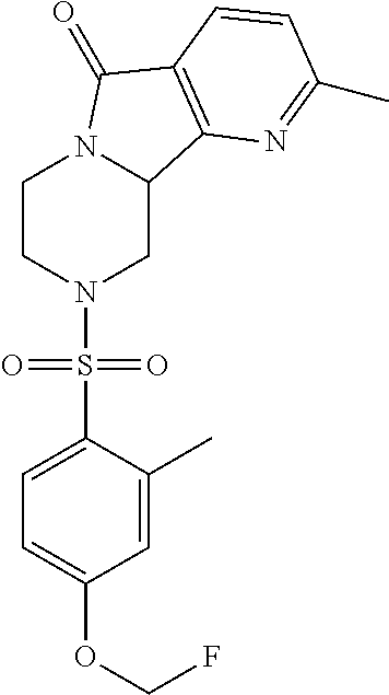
C1CN(S(C2=CC=C(OCF)C=C2C)(=O)=O)CC2N1C(=O)C1=C2N=C(C)C=C1
